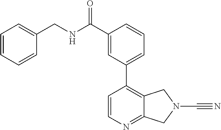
N1=C2C(=C(C3=CC=CC(C(NCC4=CC=CC=C4)=O)=C3)C=C1)CN(C#N)C2
